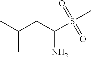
CS(=O)(C(CC(C)C)N)=O
